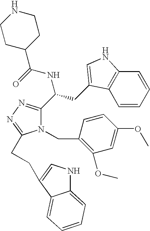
N1(CC2=C(OC)C=C(OC)C=C2)C(C(CC2=CNC3=C2C=CC=C3)NC(=O)C2CCNCC2)=NN=C1CCC1=CNC2=CC=CC=C21
